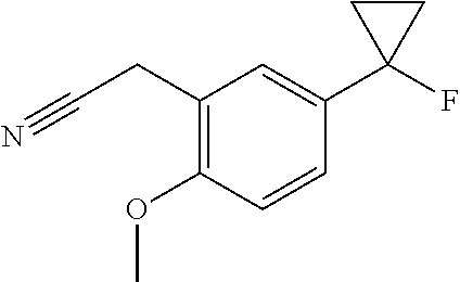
C1(CC#N)=C(OC)C=CC(C2(F)CC2)=C1
